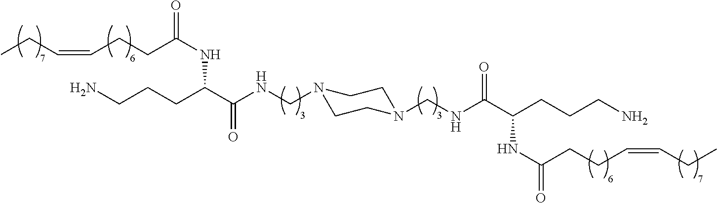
NCCCC(C(NCN1CCN(CNC(C(NC(=O)CCC=CCC)CCCN)=O)CC1)=O)NC(=O)CCC=CCC
